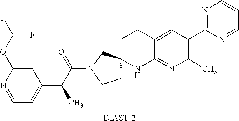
[DIAST-2].C1=NC(OC(F)F)=CC(C(C(N2CCC3(C2)CCC2=CC(C4=NC=CC=N4)=C(C)N=C2N3)=O)C)=C1
